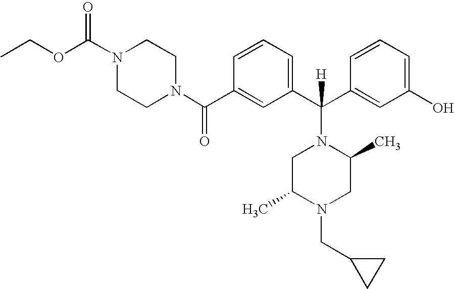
CCOC(N1CCN(C(C2=CC(C(C3=CC(O)=CC=C3)([H])N3CC(C)N(CC4CC4)CC3C)=CC=C2)=O)CC1)=O
